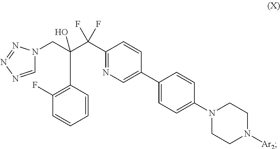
C1=NN=NN1CC(C(C1=NC=C(C2=CC=C(N3CCN([Ar2])CC3)C=C2)C=C1)(F)F)(O)C1=C(F)C=CC=C1
